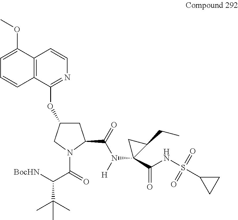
C12=C(C(OC3CC(C(=O)N([H])C4(C(NS(C5CC5)(=O)=O)=O)C(CC)C4)N(C(=O)C([BocHN])C(C)(C)C)C3)=NC=C1)C=CC=C2OC
